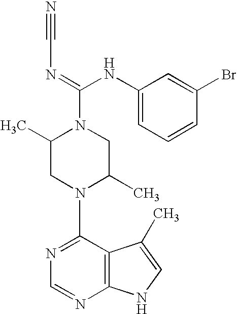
C1(N2C(C)CN(C(=NC#N)NC3=CC=CC(Br)=C3)C(C)C2)=NC=NC2=C1C(C)=CN2
